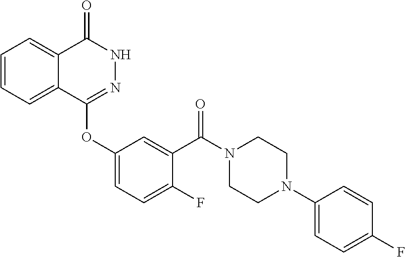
C1=CC=C2C(=C1)C(=O)NN=C2OC1=CC=C(F)C(C(N2CCN(C3=CC=C(F)C=C3)CC2)=O)=C1
